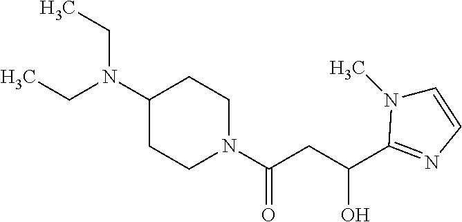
C(N(C1CCN(C(CC(O)C2=NC=CN2C)=O)CC1)CC)C
